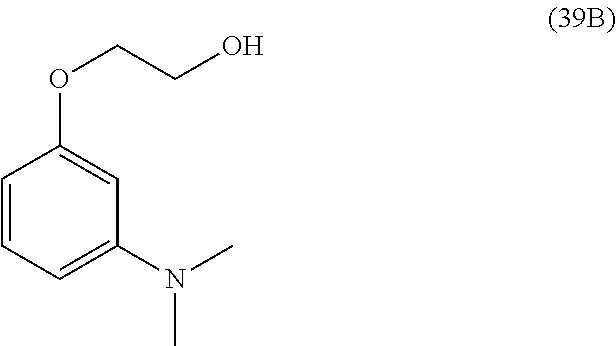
C1=CC=C(N(C)C)C=C1OCCO
